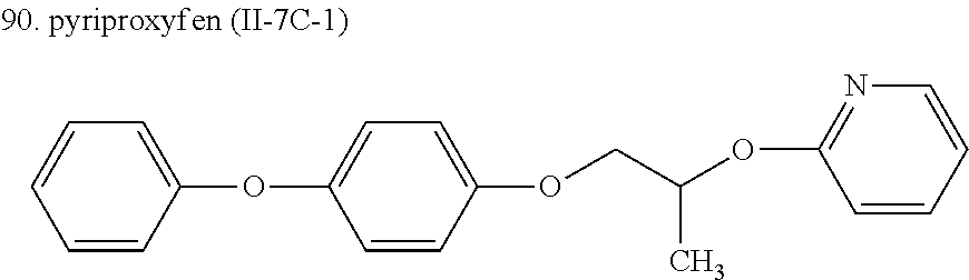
C1=CC(OC2=CC=C(OCC(C)OC3=NC=CC=C3)C=C2)=CC=C1
